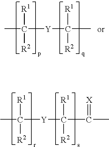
CC([R1])([R2])[Y]C([R1])([R2])C.CC([R1])([R2])[Y]C([R1])([R2])C(C)=[X]
